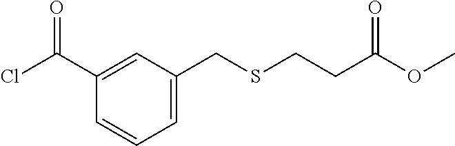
C1(C(Cl)=O)=CC(CSCCC(OC)=O)=CC=C1
